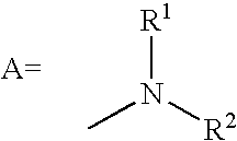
[R1]N([R2])C
